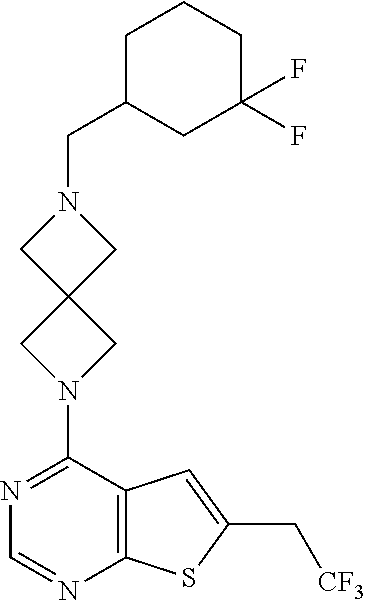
C1C(CN2CC3(C2)CN(C2=NC=NC4=C2C=C(C[CF3])S4)C3)CC(F)(F)CC1
